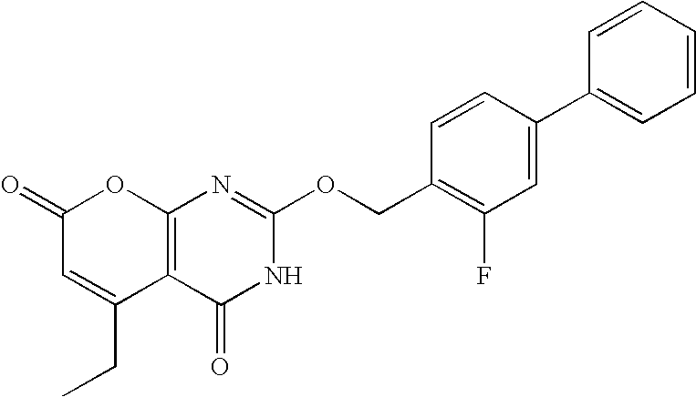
C12=C(C(=O)NC(OCC3=C(F)C=C(C4=CC=CC=C4)C=C3)=N1)C(CC)=CC(=O)O2
